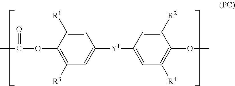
C(OC1=C([R3])C=C([Y1]C2=CC([R4])=C(OC)C([R2])=C2)C=C1[R1])(C)=O
